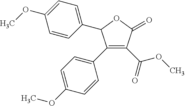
C1=CC(C2C(C3=CC=C(OC)C=C3)=C(C(=O)OC)C(=O)O2)=CC=C1OC
